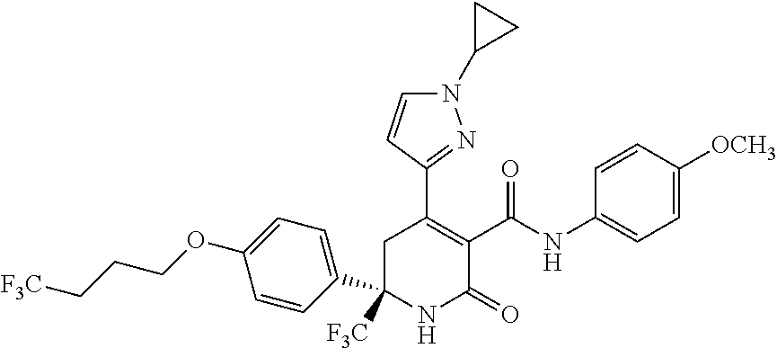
C1=CC(C2([F3C])CC(C3=NN(C4CC4)C=C3)=C(C(=O)NC3=CC=C([OCH3])C=C3)C(=O)N2)=CC=C1OCCC[F3C]
